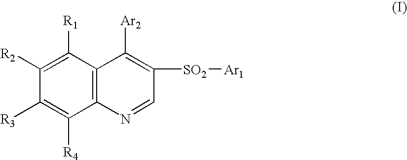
C12=C(C([R1])=C([R2])C([R3])=C1[R4])C([Ar2])=C([SO2][Ar1])C=N2
